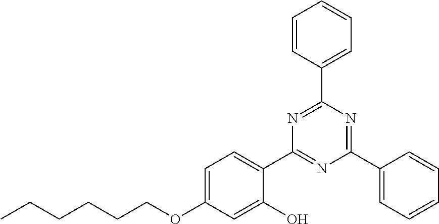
C1=CC(C2=NC(C3=CC=C(OCCCCCC)C=C3O)=NC(C3=CC=CC=C3)=N2)=CC=C1
